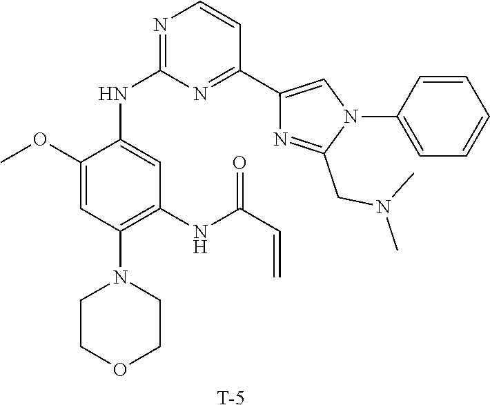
C1(C2=CN(C3=CC=CC=C3)C(CN(C)C)=N2)=NC(NC2=CC(NC(C=C)=O)=C(N3CCOCC3)C=C2OC)=NC=C1.[T]
